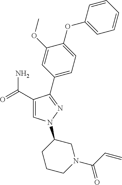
C1(C(=O)N)=CN(C2CCCN(C(=O)C=C)C2)N=C1C1=CC=C(OC2=CC=CC=C2)C(OC)=C1
